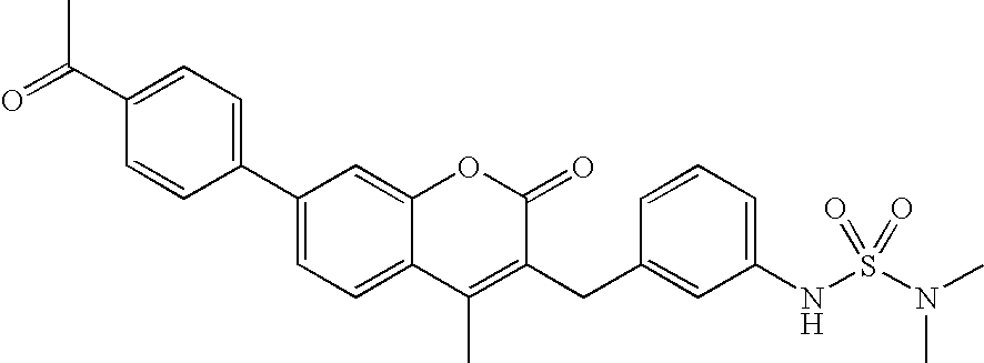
C12=CC=C(C3=CC=C(C(=O)C)C=C3)C=C1OC(=O)C(CC1=CC(NS(=O)(N(C)C)=O)=CC=C1)=C2C
